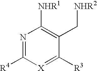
N1=C([R4])[X]=C([R3])C(C[NHR2])=C1[NHR1]
